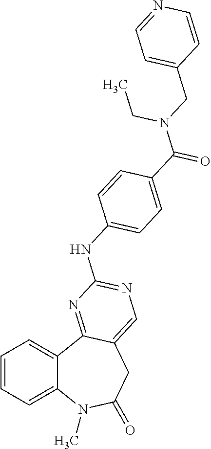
C1=CC=C2C(=C1)C1=NC(NC3=CC=C(C(=O)N(CC4=CC=NC=C4)CC)C=C3)=NC=C1CC(=O)N2C
